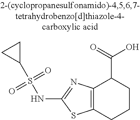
C12=C(N=C(NS(=O)(=O)C3CC3)S1)C(C(O)=O)CCC2
